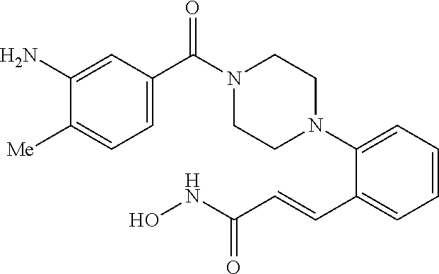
C1=CC=C(N2CCN(C(C3=CC=C([Me])C(N)=C3)=O)CC2)C(C=CC(NO)=O)=C1
